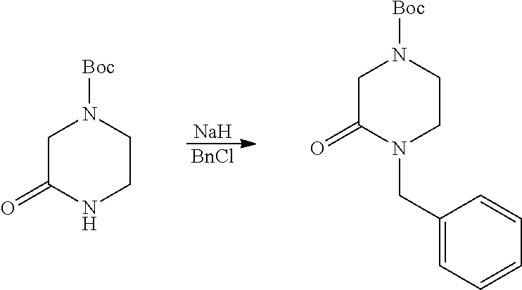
[Na].[BnCl].C1C(=O)NCCN1[Boc].C1C(=O)N(CC2=CC=CC=C2)CCN1[Boc]
